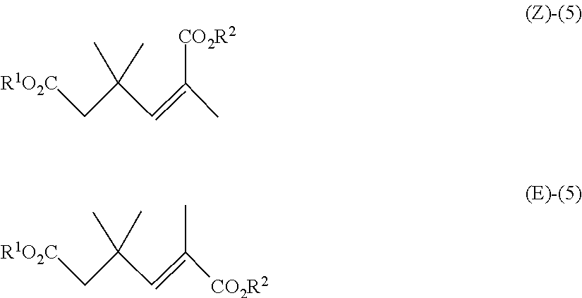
CC(=CC(C[R1O2C])(C)C)[CO2R2].C(C=C(C)[CO2R2])(C[R1O2C])(C)C
